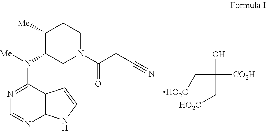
N1=C(N([Me])C2C([Me])CCN(C(CC#N)=O)C2)C2=C(N=C1)NC=C2.OC(C[HO2C])([CO2H])C[HO2C]
